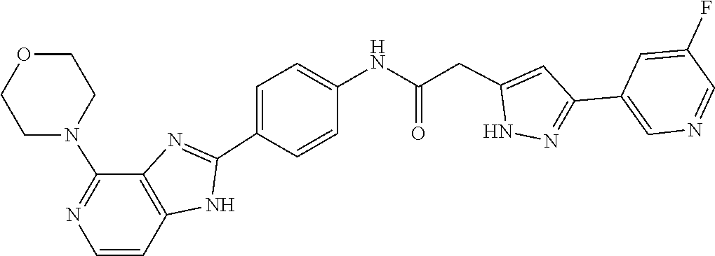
C1=C(C2=NNC(CC(NC3=CC=C(C4=NC5=C(N4)C=CN=C5N4CCOCC4)C=C3)=O)=C2)C=C(F)C=N1
